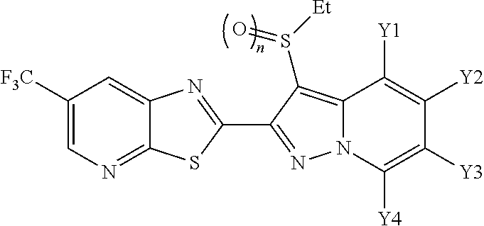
C12=NC=C([F3C])C=C1N=C(C1=NN3C(=C1S([Et])=O)C([Y1])=C([Y2])C([Y3])=C3[Y4])S2
